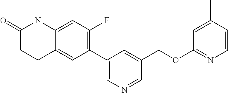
C1(C2=C(F)C=C3C(=C2)CCC(=O)N3C)=CN=CC(COC2=NC=CC(C)=C2)=C1
